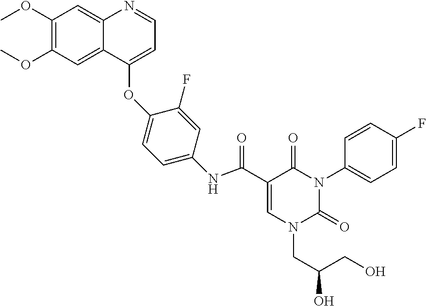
C1(OC)=C(OC)C=C2C(=C1)N=CC=C2OC1=CC=C(NC(=O)C2=CN(CC(O)CO)C(=O)N(C3=CC=C(F)C=C3)C2=O)C=C1F
